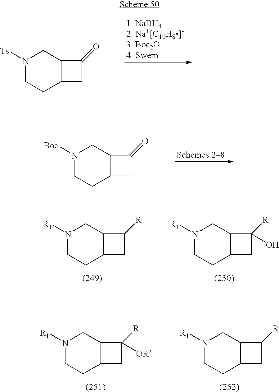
N1([Ts])CCC2C(C1)C(=O)C2.N1([Boc])CCC2C(C1)C(=O)C2.N1([R1])CCC2C(C1)C([R])=C2.N1([R1])CCC2C(C1)C([R])(O)C2.N1([R1])CCC2C(C1)C([R])([OR])C2.N1([R1])CCC2C(C1)C([R])C2
